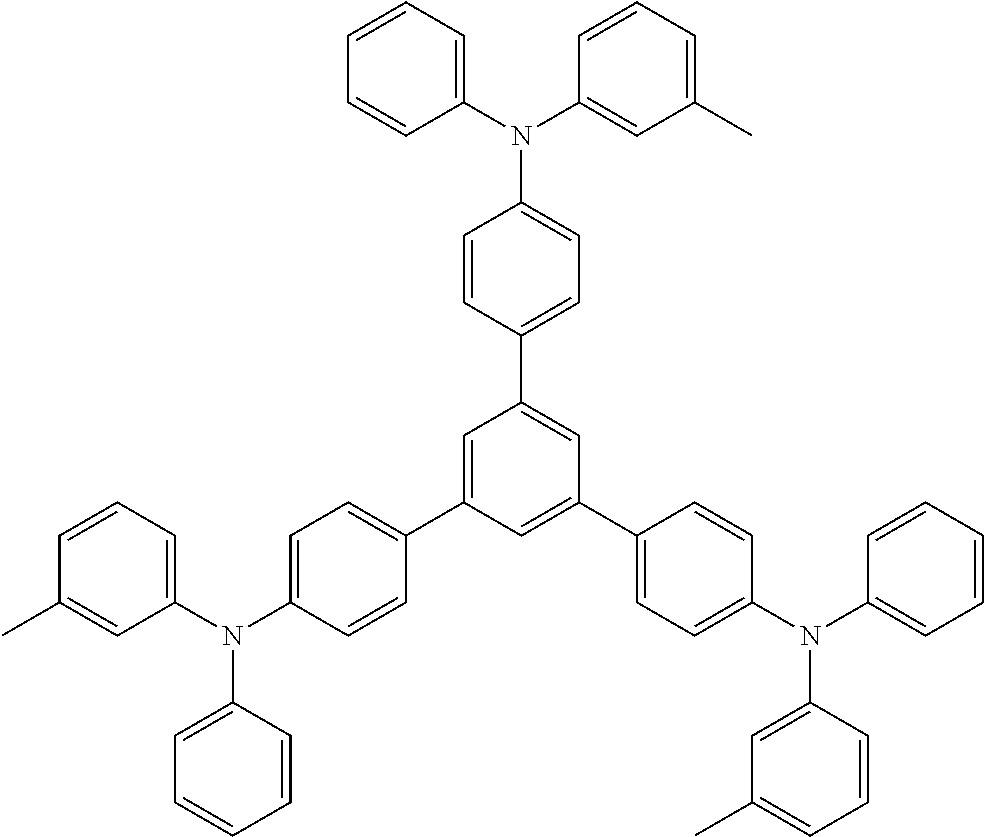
C1=CC=CC(N(C2=CC(C)=CC=C2)C2=CC=C(C3=CC(C4=CC=C(N(C5=CC=CC=C5)C5=CC(C)=CC=C5)C=C4)=CC(C4=CC=C(N(C5=CC=CC(C)=C5)C5=CC=CC=C5)C=C4)=C3)C=C2)=C1
